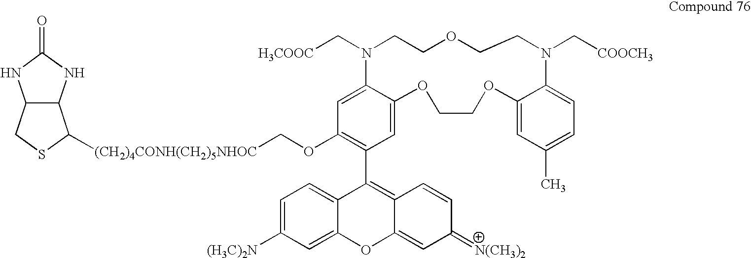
C12C(NC(=O)N1)C([(CH2)4CONH(CH2)5NHOC]COC1=C(C3=C4C(=CC(=[N(CH3)2])C=C4)OC4=CC([(H3C)2N])=CC=C34)C=C3C(=C1)N(C[H3COOC])CCOCCN(C[COOCH3])C1=CC=C(C)C=C1OCCO3)SC2
